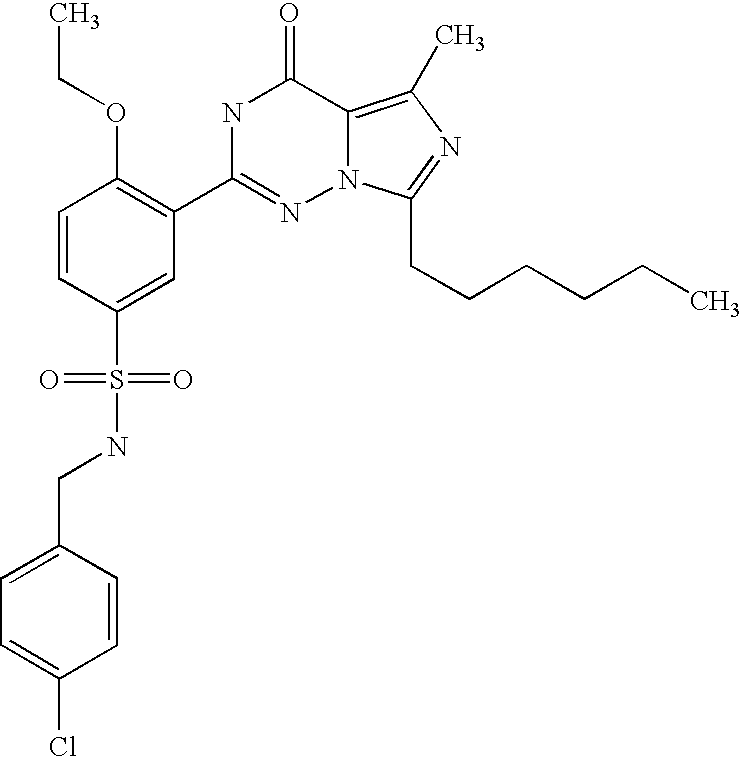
C1=CC(S(NCC2=CC=C(Cl)C=C2)(=O)=O)=CC(C2=NN3C(=C(C)N=C3CCCCCC)C(=O)N2)=C1OCC
